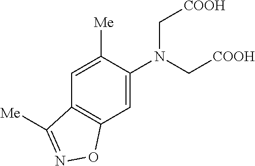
N(C[COOH])(C[COOH])C1=CC2=C(C=C1[Me])C([Me])=NO2
